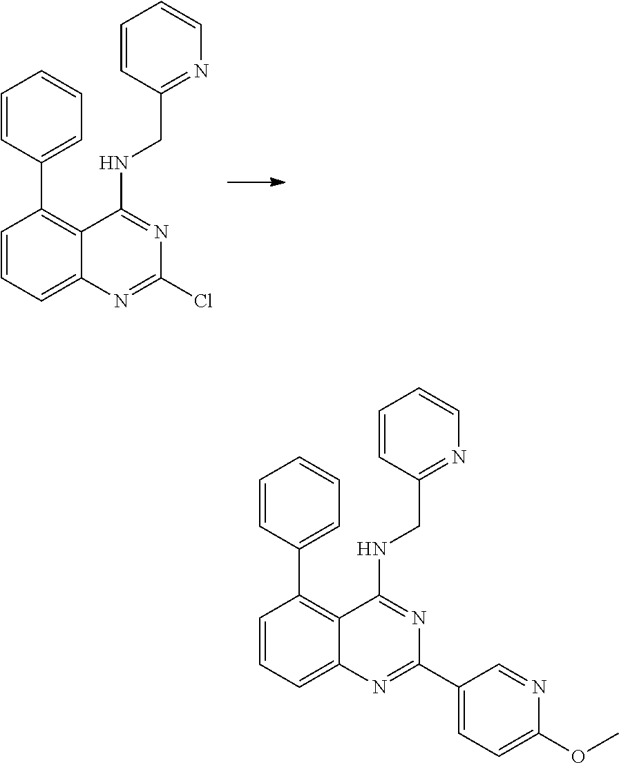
ClC1=NC2=CC=CC(C3=CC=CC=C3)=C2C(NCC2=NC=CC=C2)=N1.C1(C2=NC3=CC=CC(C4=CC=CC=C4)=C3C(NCC3=NC=CC=C3)=N2)=CC=C(OC)N=C1
